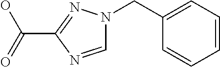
C1=NC(C(=O)O)=NN1CC1=CC=CC=C1
